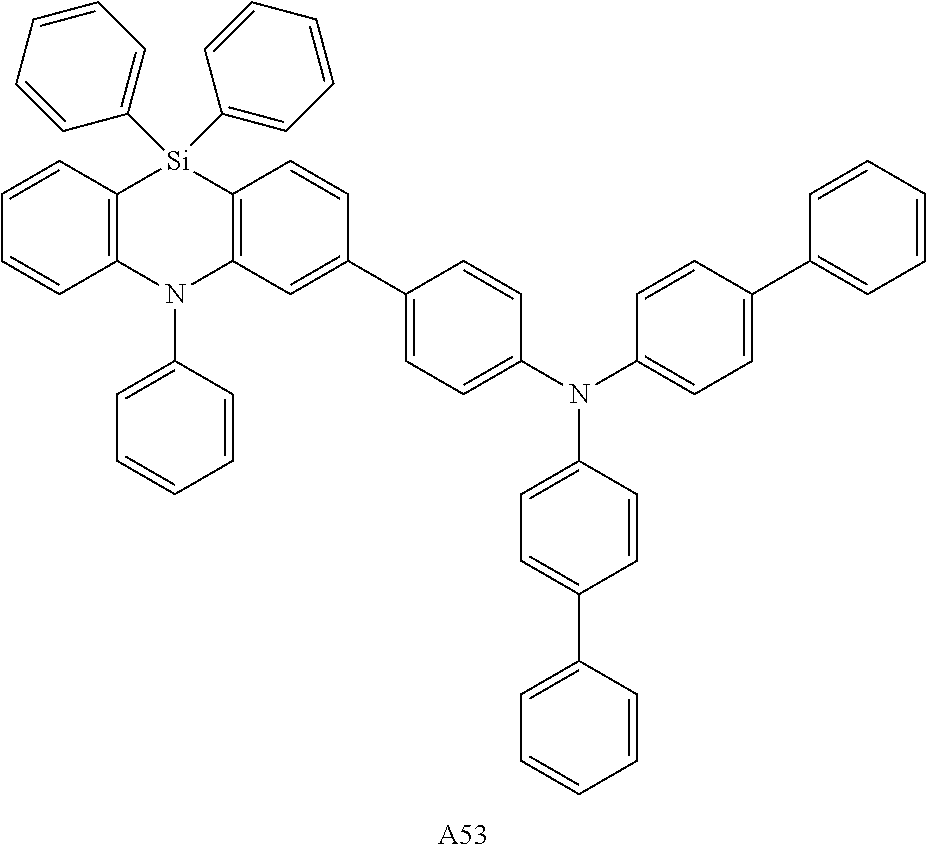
C1=CC2=C(C=C1)N(C1=CC=CC=C1)C1=C([Si]2(C2=CC=CC=C2)C2=CC=CC=C2)C=CC(C2=CC=C(N(C3=CC=C(C4=CC=CC=C4)C=C3)C3=CC=C(C4=CC=CC=C4)C=C3)C=C2)=C1.[A53]
